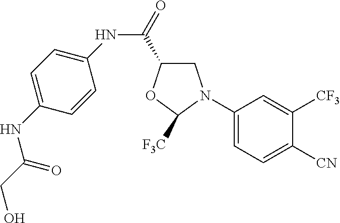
C1(N2CC(C(=O)NC3=CC=C(NC(CO)=O)C=C3)OC2[F3C])=CC=C([CN])C([CF3])=C1
